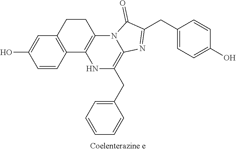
C12=C(C=CC(O)=C1)C1=C(CC2)N2C(=C(CC3=CC=CC=C3)N1)N=C(CC1=CC=C(O)C=C1)C2=O
